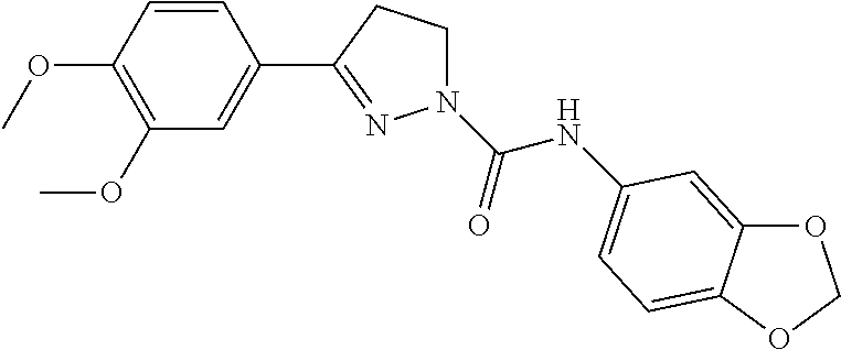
C1=CC(OC)=C(OC)C=C1C1=NN(C(NC2=CC=C3C(=C2)OCO3)=O)CC1
